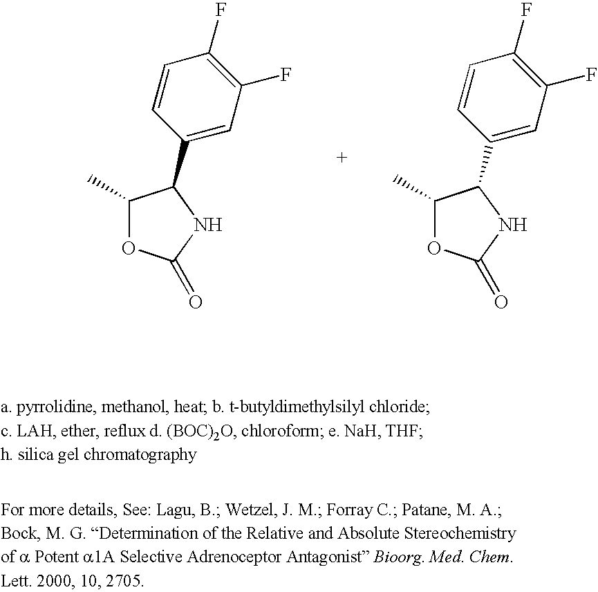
C1(C)OC(=O)NC1C1=CC(F)=C(F)C=C1.C1(C)OC(=O)NC1C1=CC(F)=C(F)C=C1
